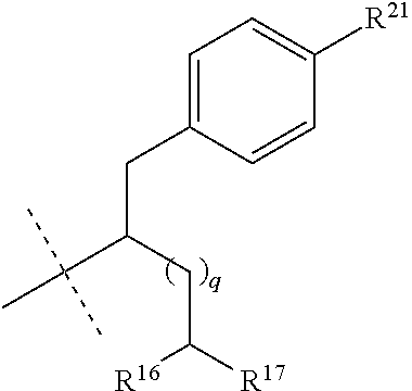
C1=C(CC(C(C)(C)C)CC([R17])[R16])C=CC([R21])=C1
